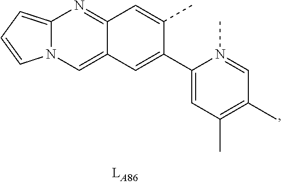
C12=CN3C(=CC=C3)N=C1C=C(C)C(C1=CC(C)=C(C)C=N1C)=C2
